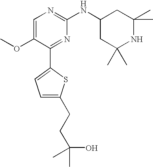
C1=C(OC)C(C2=CC=C(CCC(C)(O)C)S2)=NC(NC2CC(C)(C)NC(C)(C)C2)=N1
